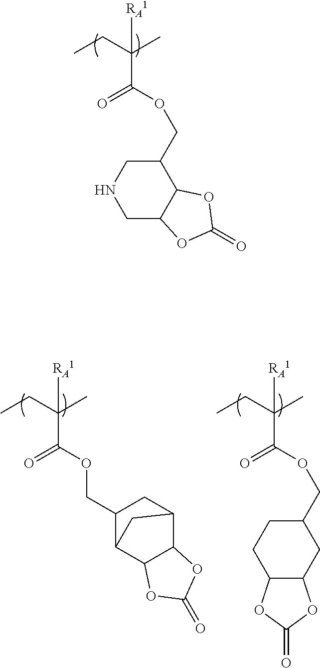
CCC(C)(C(OCC1C2C3C(C(C1)C2)OC(=O)O3)=O)[RA1].CCC(C)(C(OCC1CCC2C(C1)OC(=O)O2)=O)[RA1].CCC(C)(C(OCC1CNCC2C1OC(=O)O2)=O)[RA1]
